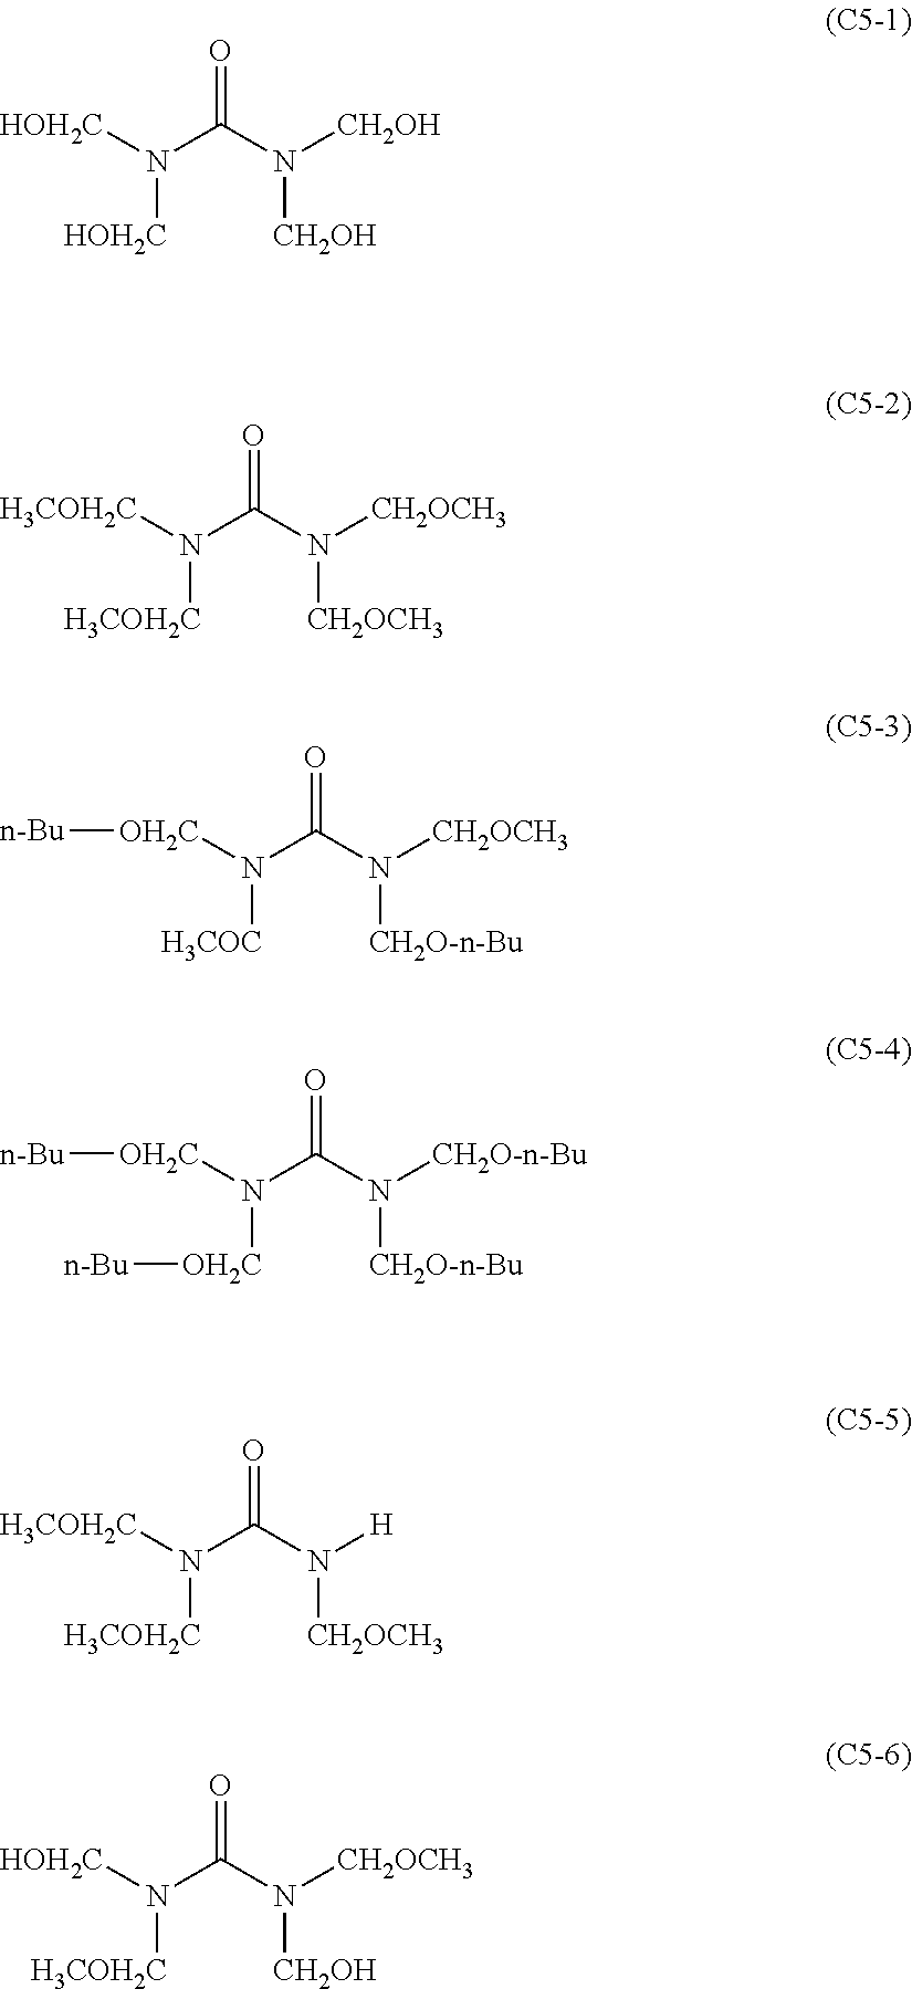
[HOH2C]N(C(N([CH2OH])[CH2OH])=O)[HOH2C].[H3COH2C]N(C(N([CH2OCH3])[CH2OCH3])=O)[H3COH2C].[OH2C](N(C(N([CH2OCH3])[CH2O-n-Bu])=O)[H3COC])[n-Bu].[OH2C](N(C(N([CH2O-n-Bu])[CH2O-n-Bu])=O)[OH2C][n-Bu])[n-Bu].[H3COH2C]N(C(N([H])[CH2OCH3])=O)[H3COH2C].[HOH2C]N(C(N([CH2OCH3])[CH2OH])=O)[H3COH2C]
